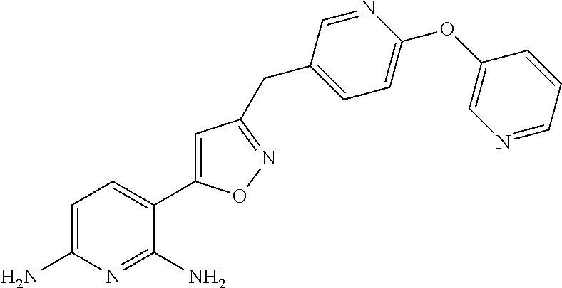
C1=C(N)N=C(N)C(C2=CC(CC3=CC=C(OC4=CN=CC=C4)N=C3)=NO2)=C1
